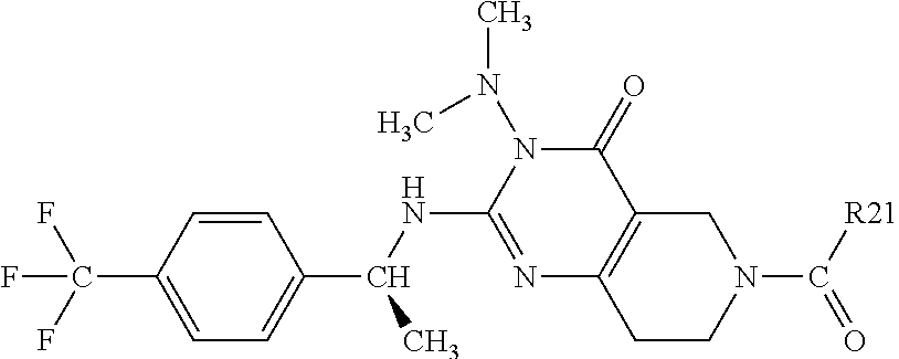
C1=CC(C(F)(F)F)=CC=C1C(NC1=NC2=C(C(=O)N1N(C)C)CN(C([R21])=O)CC2)C
